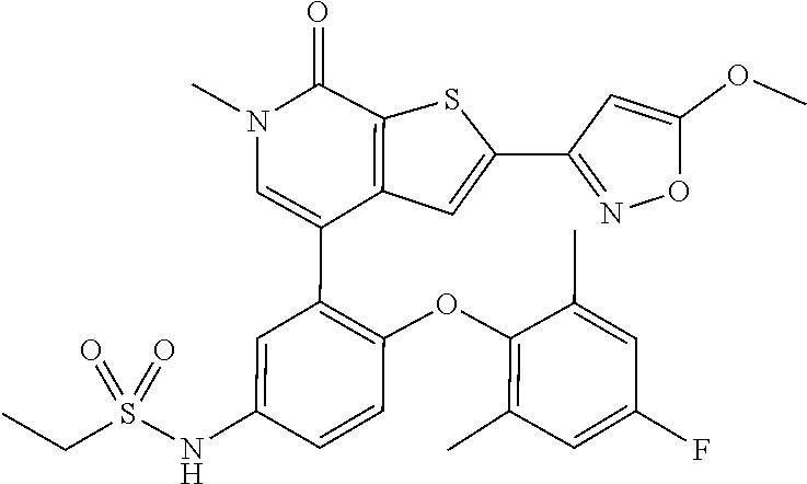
C1(C)=C(OC2=C(C3=CN(C)C(=O)C4=C3C=C(C3=NOC(OC)=C3)S4)C=C(NS(CC)(=O)=O)C=C2)C(C)=CC(F)=C1
